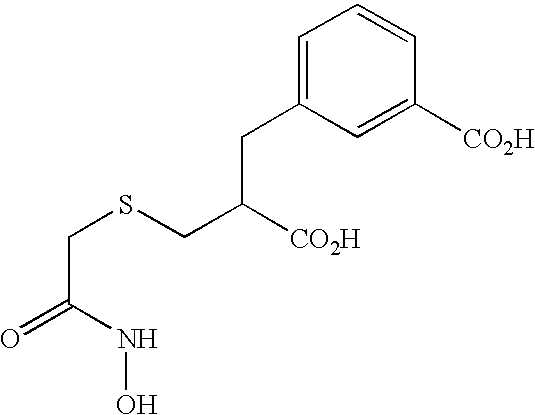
O=C(NO)CSCC([CO2H])CC1=CC=CC([CO2H])=C1
